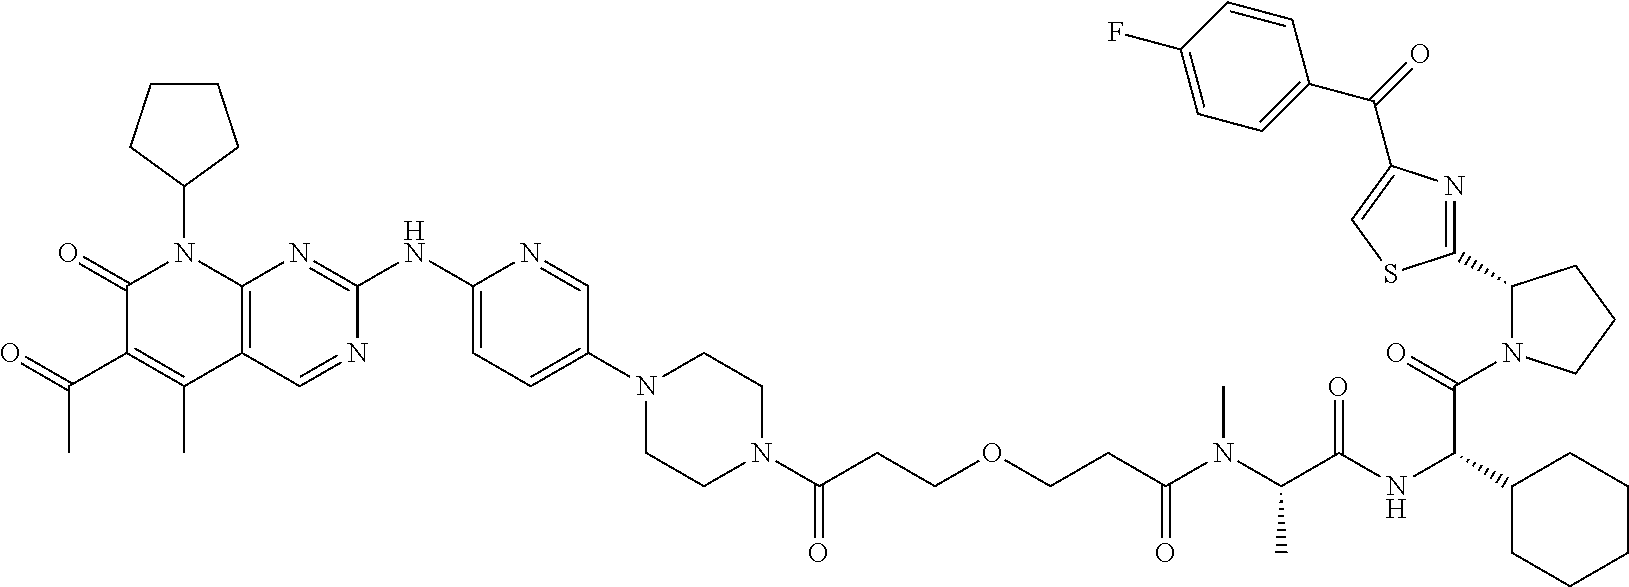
C1(=O)C(C(C)=O)=C(C)C2=C(N1C1CCCC1)N=C(NC1=CC=C(N3CCN(C(CCOCCC(N(C(C(NC(C4CCCCC4)C(N4C(C5=NC(C(=O)C6=CC=C(F)C=C6)=CS5)CCC4)=O)=O)C)C)=O)=O)CC3)C=N1)N=C2
